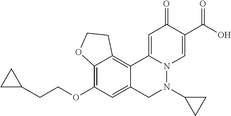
C12=C(OCCC3CC3)C=C3C(=C1CCO2)C1=CC(=O)C(C(O)=O)=CN1N(C1CC1)C3
